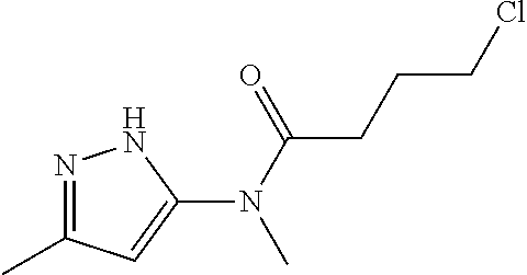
N1=C(C)C=C(N(C(=O)CCCCl)C)N1
